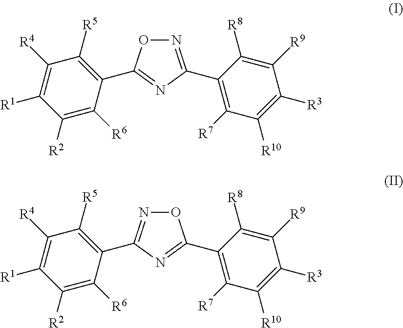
C1([R2])=C([R6])C(C2=NC(C3=C([R7])C([R10])=C([R3])C([R9])=C3[R8])=NO2)=C([R5])C([R4])=C1[R1].C1([R2])=C([R6])C(C2=NOC(C3=C([R7])C([R10])=C([R3])C([R9])=C3[R8])=N2)=C([R5])C([R4])=C1[R1]
